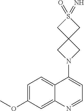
C1=C(OC)C=C2C(=C1)C(N1CC3(C1)CS(=O)(=N)C3)=CC=N2
